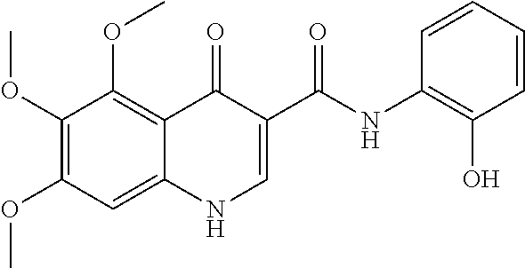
C1(OC)=C(OC)C=C2C(=C1OC)C(=O)C(C(=O)NC1=C(O)C=CC=C1)=CN2
